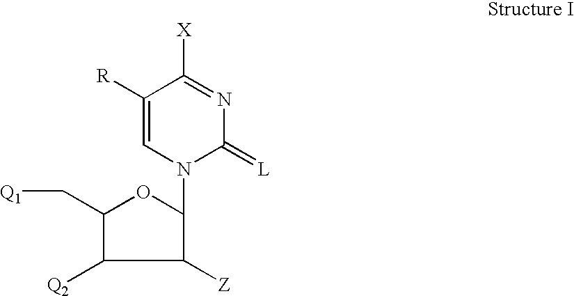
C1(C[Q1])OC(N2C(=[L])N=C([X])C([R])=C2)C([Z])C1[Q2]
